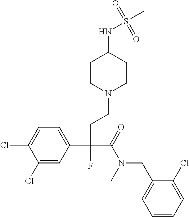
C1(Cl)=CC(C(CCN2CCC(NS(C)(=O)=O)CC2)(C(=O)N(CC2=CC=CC=C2Cl)C)F)=CC=C1Cl
